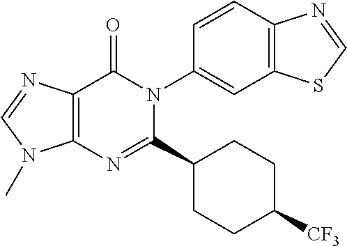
C12=C(N=C(C3CCC([CF3])CC3)N(C3=CC4=C(C=C3)N=CS4)C1=O)N(C)C=N2
